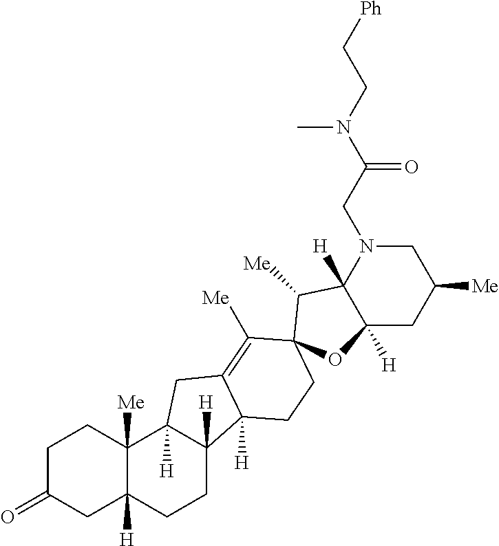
C1C(=O)CC2([H])C([Me])(C1)C1([H])C([H])(CC2)C2([H])C(=C([Me])C3(C([Me])C4([H])C([H])(CC([Me])CN4CC(N(CC[Ph])C)=O)O3)CC2)C1
